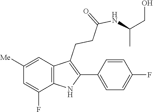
N(C(CCC1=C(C2=CC=C(F)C=C2)NC2=C1C=C([Me])C=C2F)=O)C(CO)C
